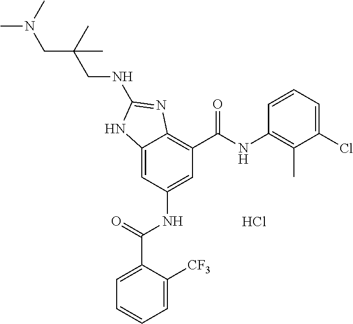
Cl.C12=CC(NC(C3=CC=CC=C3[CF3])=O)=CC(C(NC3=C(C)C(Cl)=CC=C3)=O)=C1N=C(NCC(CN(C)C)(C)C)N2
